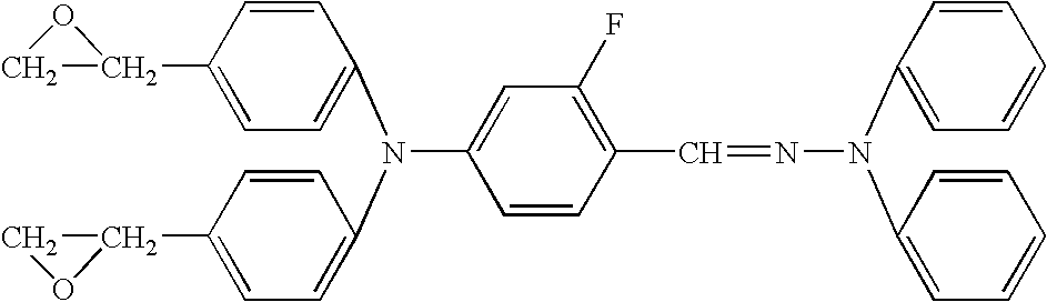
C1C(C2=CC=C(N(C3=CC=C(C4CO4)C=C3)C3=CC(F)=C(C=NN(C4=CC=CC=C4)C4=CC=CC=C4)C=C3)C=C2)O1
